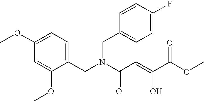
C1=C(OC)C(CN(C(C=C(C(OC)=O)O)=O)CC2=CC=C(F)C=C2)=CC=C1OC
